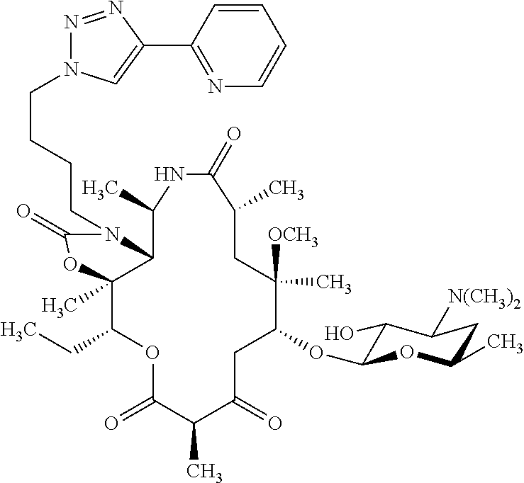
C12C(C)(C(CC)OC(=O)C(C)C(=O)CC(OC3C(O)C([N(CH3)2])CC(C)O3)C([OCH3])(C)CC(C)C(=O)NC1C)OC(=O)N2CCCCN1N=NC(C2=NC=CC=C2)=C1
